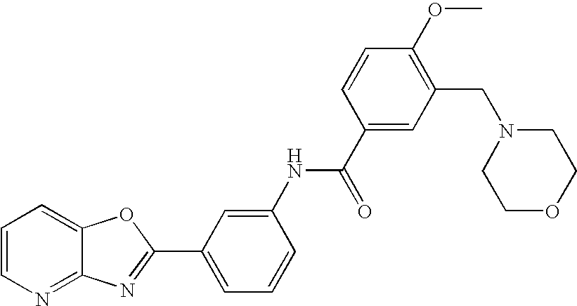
C12=NC=CC=C1OC(C1=CC=CC(NC(C3=CC(CN4CCOCC4)=C(OC)C=C3)=O)=C1)=N2
